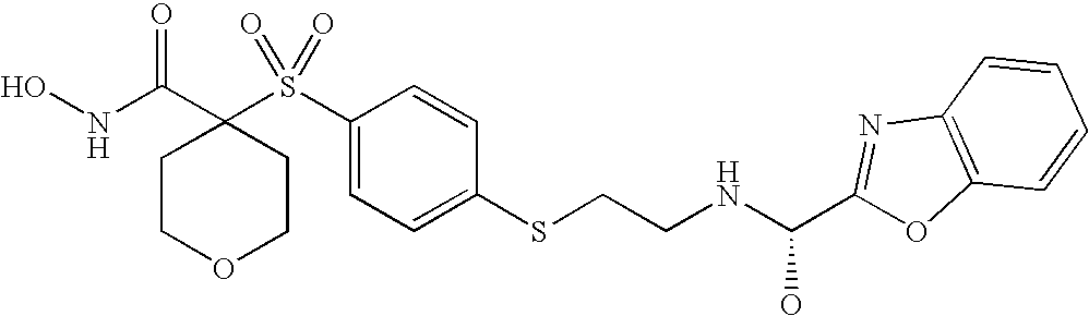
N(C(C1(S(C2=CC=C(SCCNC(C3=NC4=C(O3)C=CC=C4)O)C=C2)(=O)=O)CCOCC1)=O)O
